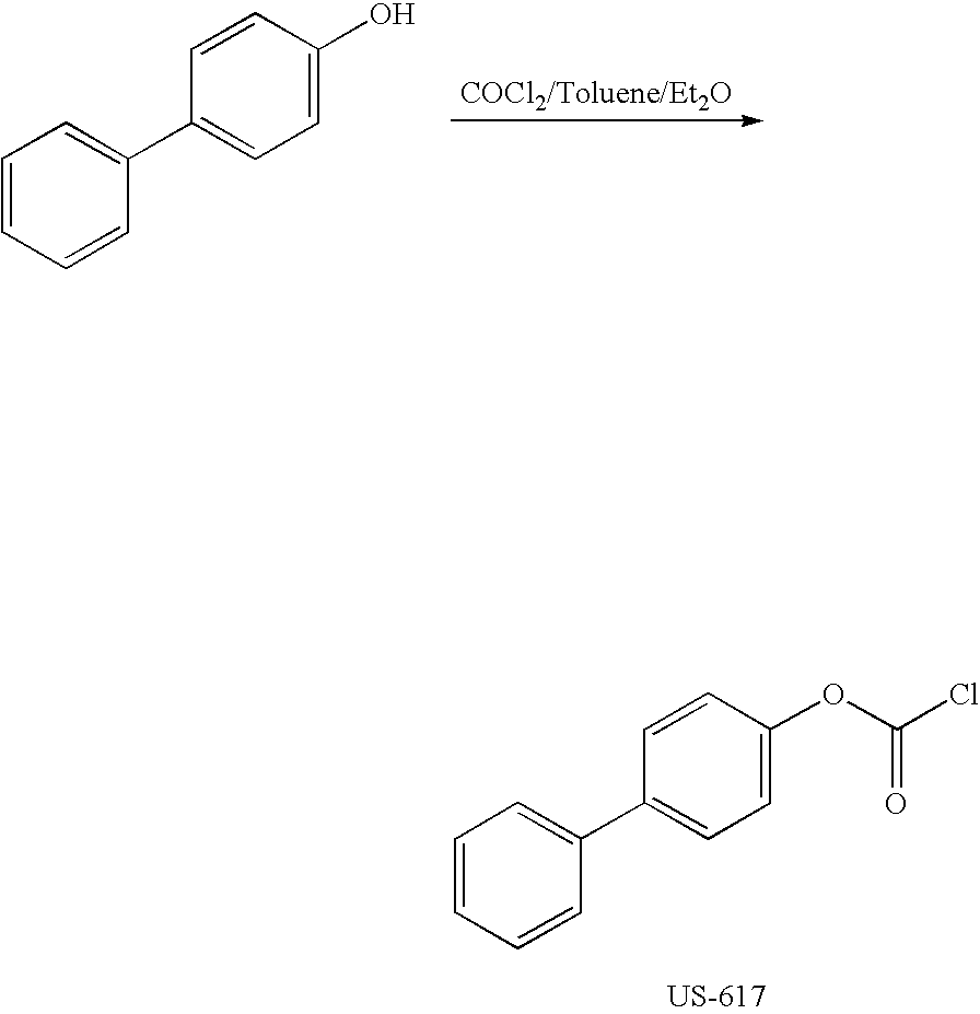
C1=CC=CC(C2=CC=C(OC(Cl)=O)C=C2)=C1.C1=CC=CC(C2=CC=C(O)C=C2)=C1
